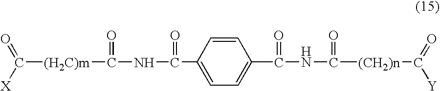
C([(H2C)m]C(NC(C1=CC=C(C(NC([(CH2)n]C([Y])=O)=O)=O)C=C1)=O)=O)(=O)[X]
